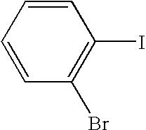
C1=CC=CC(Br)=C1I
